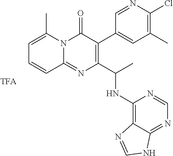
C1(C)=C(Cl)N=CC(C2=C(C(C)NC3=C4C(=NC=N3)NC=N4)N=C3N(C2=O)C(C)=CC=C3)=C1
